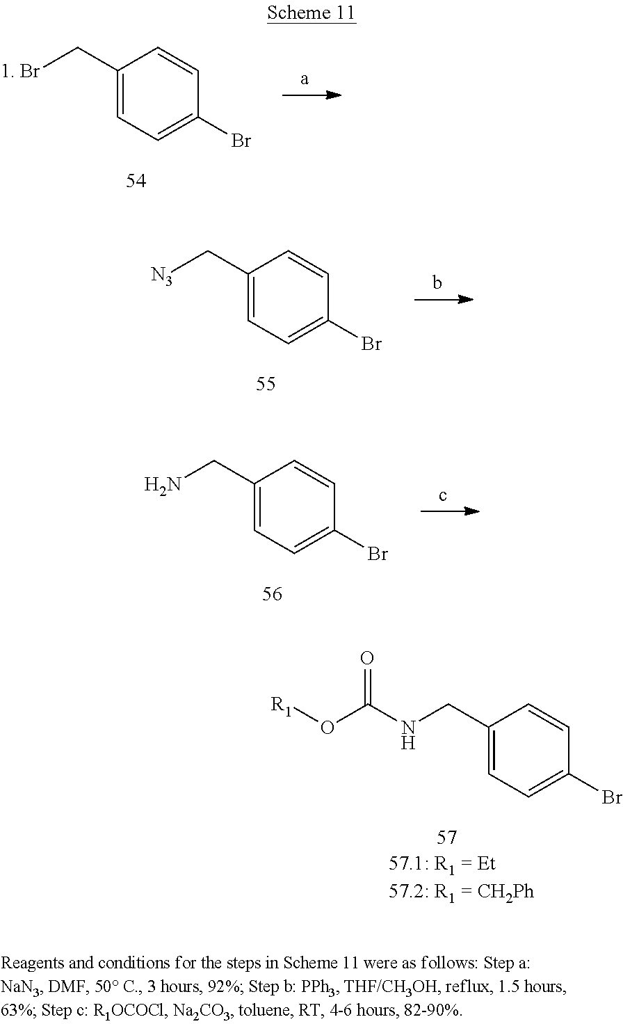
C1(CBr)=CC=C(Br)C=C1.C1(C[N3])=CC=C(Br)C=C1.C1(CN)=CC=C(Br)C=C1.C1(CNC(O[R1])=O)=CC=C(Br)C=C1
